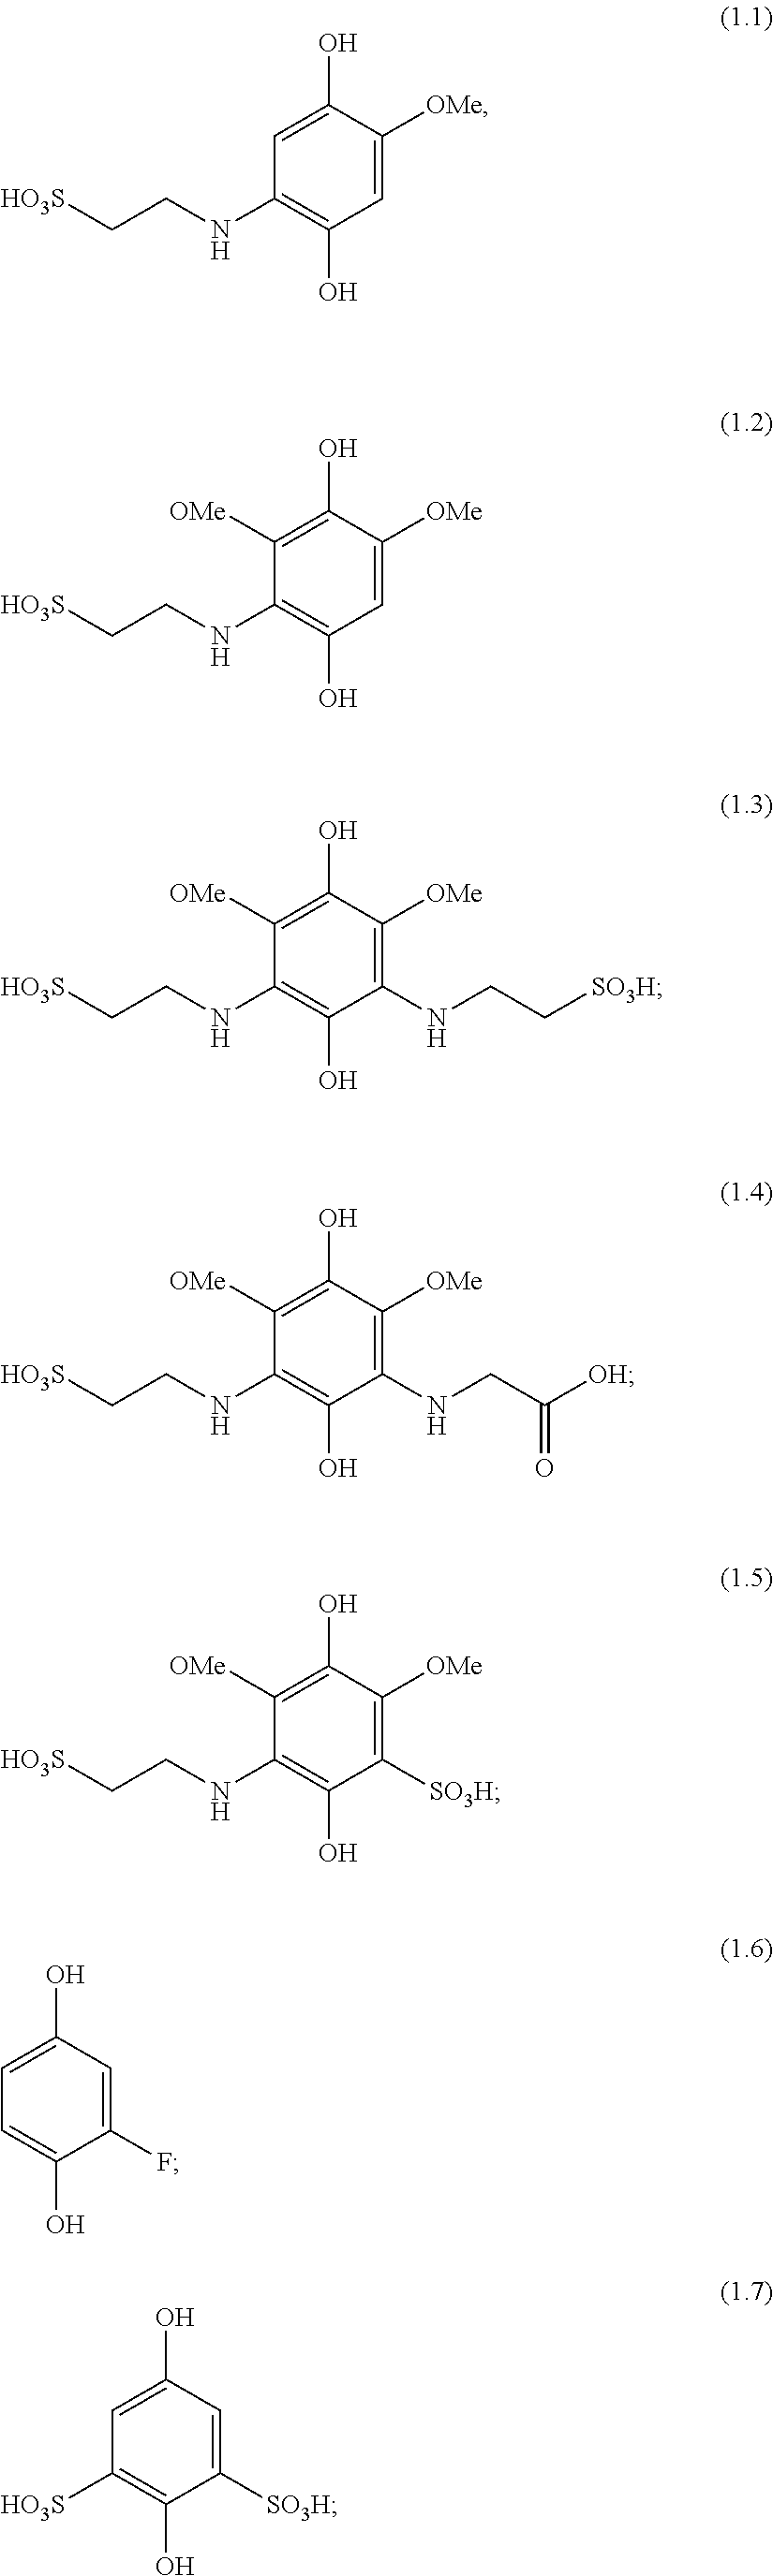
C1(NCC[HO3S])=C(O)C=C([OMe])C(O)=C1.C1(NCC[HO3S])=C(O)C=C([OMe])C(O)=C1[OMe].C1(NCC[HO3S])=C(O)C(NCC[SO3H])=C([OMe])C(O)=C1[OMe].C1(NCC[HO3S])=C(O)C(NCC([OH])=O)=C([OMe])C(O)=C1[OMe].C1(NCC[HO3S])=C(O)C([SO3H])=C([OMe])C(O)=C1[OMe].C1=C(O)C(F)=CC(O)=C1.C1([HO3S])=C(O)C([SO3H])=CC(O)=C1
